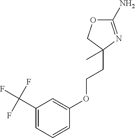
C1(N)=NC(CCOC2=CC(C(F)(F)F)=CC=C2)(C)CO1
